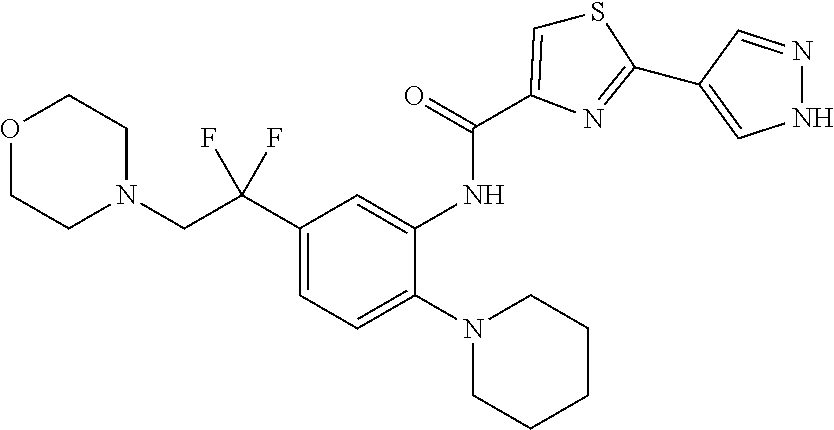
O1CCN(CC(C2=CC=C(N3CCCCC3)C(NC(=O)C3=CSC(C4=CNN=C4)=N3)=C2)(F)F)CC1
